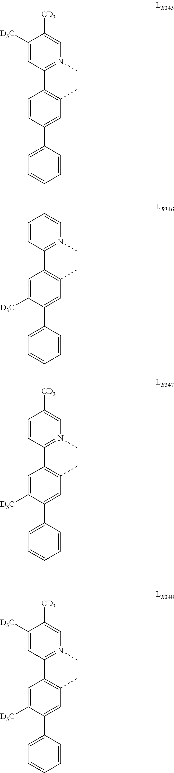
C1=CC(C2=CC=CC=C2)=CC(C)=C1C1=N(C)C=C([CD3])C([D3C])=C1.C1=C([D3C])C(C2=CC=CC=C2)=CC(C)=C1C1=N(C)C=CC=C1.C1=C([D3C])C(C2=CC=CC=C2)=CC(C)=C1C1=N(C)C=C([CD3])C=C1.C1=C([D3C])C(C2=CC=CC=C2)=CC(C)=C1C1=N(C)C=C([CD3])C([D3C])=C1
